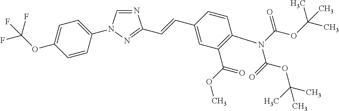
C1(N2C=NC(C=CC3=CC(C(OC)=O)=C(N(C(OC(C)(C)C)=O)C(=O)OC(C)(C)C)C=C3)=N2)=CC=C(OC(F)(F)F)C=C1
